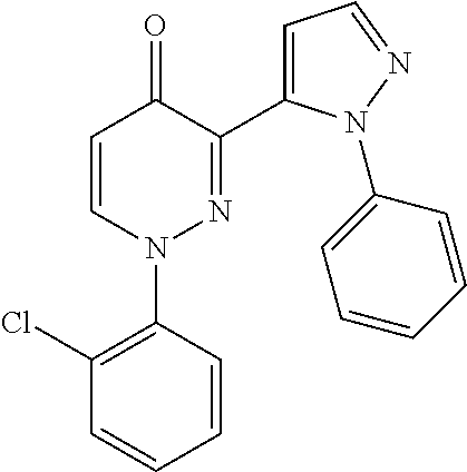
C1=CN(C2=C(Cl)C=CC=C2)N=C(C2=CC=NN2C2=CC=CC=C2)C1=O
